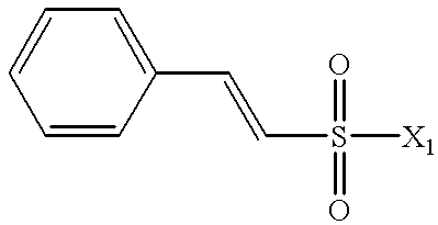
C(S([X1])(=O)=O)=CC1=CC=CC=C1
